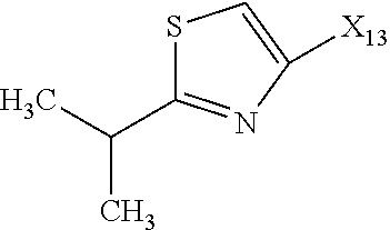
S1C(C(C)C)=NC([X13])=C1
